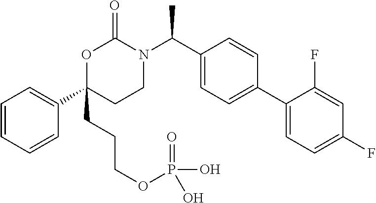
C1=CC=CC(C2(CCCOP(=O)(O)O)CCN(C(C3=CC=C(C4=CC=C(F)C=C4F)C=C3)C)C(=O)O2)=C1
